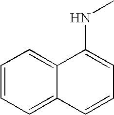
C1=CC=C2C(=C1)C(NC)=CC=C2
